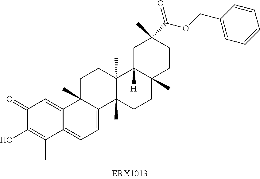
C1(=O)C(O)=C(C)C2=CC=C3C(C)(C2=C1)CCC1(C)C3(C)CCC2(C)C1([H])CC(C)(C(OCC1=CC=CC=C1)=O)CC2
